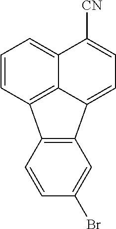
C12=C(C=CC(Br)=C1)C1=C3C(=CC=C1)C([CN])=CC=C23
